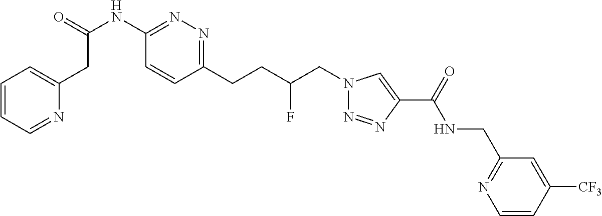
C1=CC=NC(CC(NC2=NN=C(CCC(CN3N=NC(C(=O)NCC4=NC=CC([CF3])=C4)=C3)F)C=C2)=O)=C1
